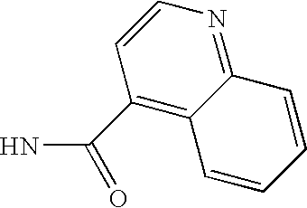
C(=O)(N)C1=C2C(=NC=C1)C=CC=C2
